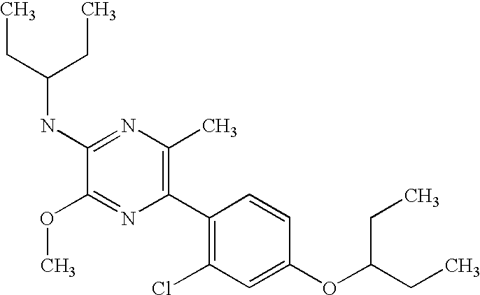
C1(NC(CC)CC)=NC(C)=C(C2=C(Cl)C=C(OC(CC)CC)C=C2)N=C1OC
